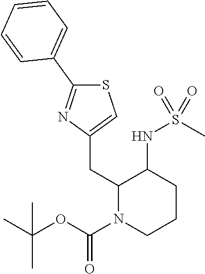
C1(C2=CC=CC=C2)=NC(CC2N(C(OC(C)(C)C)=O)CCCC2NS(C)(=O)=O)=CS1
